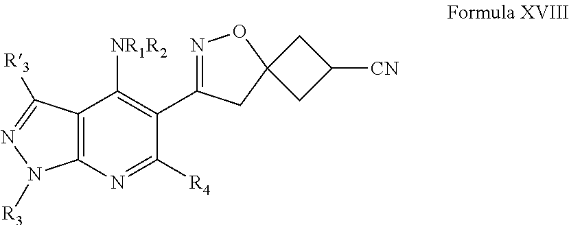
C1(C2=NOC3(C2)CC([CN])C3)=C([NR1R2])C2=C(N=C1[R4])N([R3])N=C2[R3]
